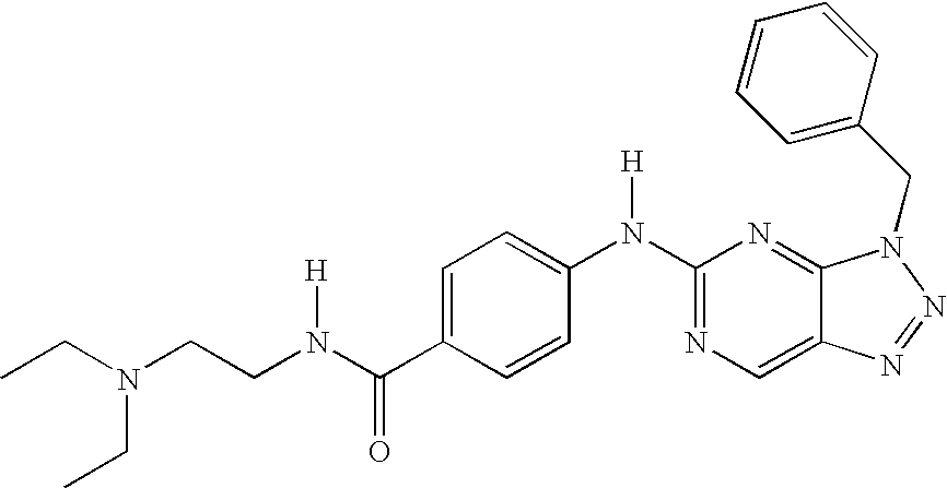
N(C1=NC=C2C(=N1)N(CC1=CC=CC=C1)N=N2)(C1=CC=C(C(N(CCN(CC)CC)[H])=O)C=C1)[H]
